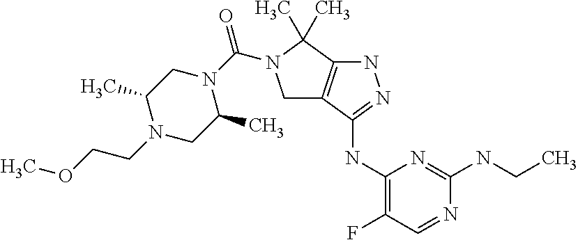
C1(NC2=NNC3=C2CN(C(N2CC(C)N(CCOC)CC2C)=O)C3(C)C)=C(F)C=NC(NCC)=N1
